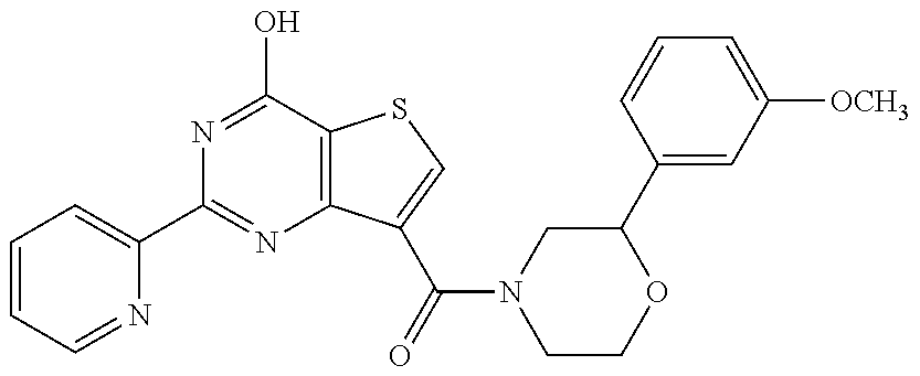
C1=CC=NC(C2=NC3=C(C(O)=N2)SC=C3C(=O)N2CCOC(C3=CC([OCH3])=CC=C3)C2)=C1
